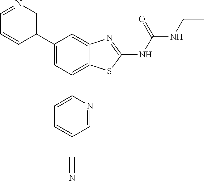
C1(C2=CN=CC=C2)=CC(C2=CC=C(C#N)C=N2)=C2C(=C1)N=C(NC(=O)NCC)S2
